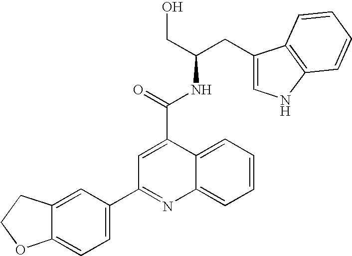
C1=C(C2=NC3=CC=CC=C3C(C(=O)NC(CO)CC3=CNC4=C3C=CC=C4)=C2)C=C2C(=C1)OCC2
